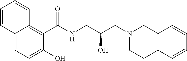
C1(C(NCC(CN2CC3=C(CC2)C=CC=C3)O)=O)=C2C(=CC=C1O)C=CC=C2
